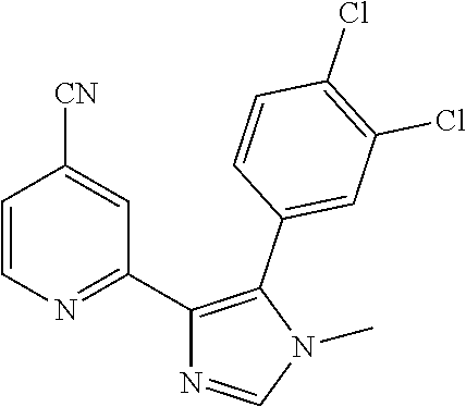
C1=CN=C(C2=C(C3=CC(Cl)=C(Cl)C=C3)N(C)C=N2)C=C1[CN]
